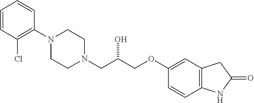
C1=CC(Cl)=C(N2CCN(CC(COC3=CC4=C(C=C3)NC(=O)C4)O)CC2)C=C1
